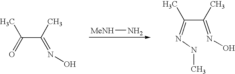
C(C(C)=NO)(=O)C.[MeNH]N.C(C(=NNC)C)(=NO)C
